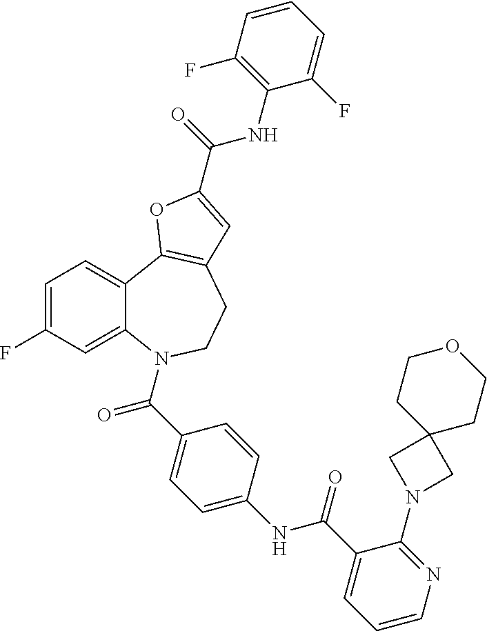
C1=C(F)C=C2C(=C1)C1=C(CCN2C(=O)C2=CC=C(NC(=O)C3=CC=CN=C3N3CC4(C3)CCOCC4)C=C2)C=C(C(=O)NC2=C(F)C=CC=C2F)O1
